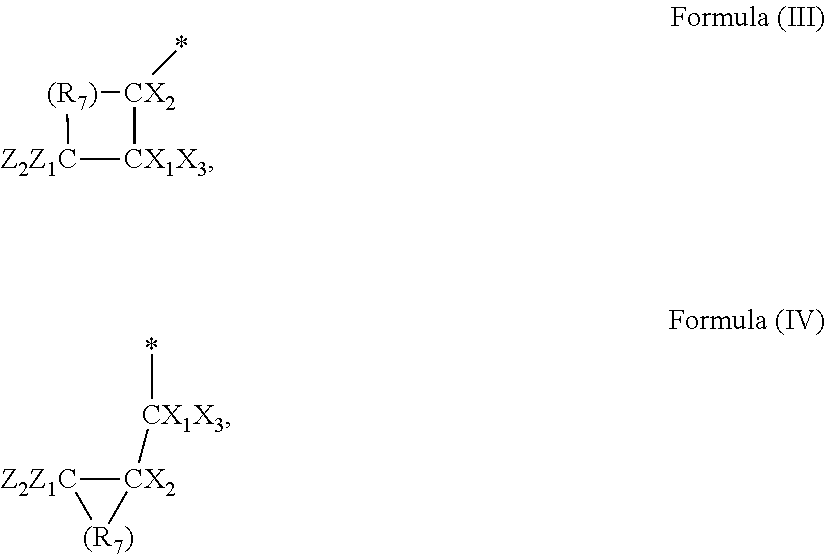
[(R7)]1[Z2Z1C][CX1X3][CX2]1*.[CX2]1([CX1X3]*)[Z2Z1C][(R7)]1
